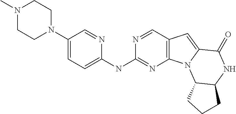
N1(C)CCN(C2=CC=C(NC3=NC4=C(C=N3)C=C3N4C4C(NC3=O)CCC4)N=C2)CC1
